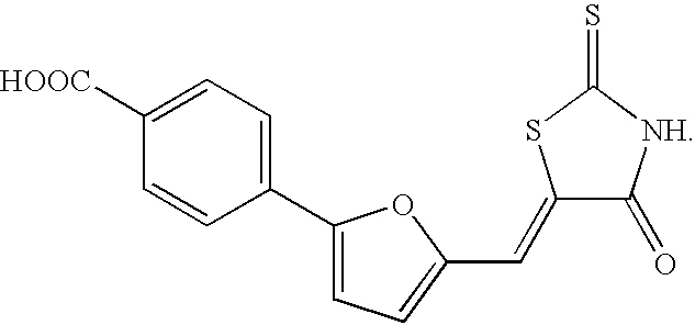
C1(C2=CC=C(C=C3C(=O)[NH]C(=S)S3)O2)=CC=C([HOOC])C=C1
